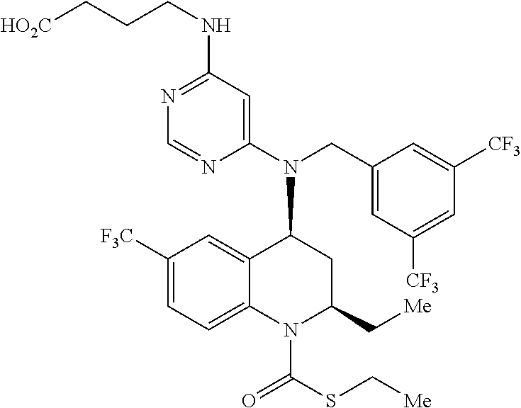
N1=C(NCCC[HO2C])C=C(N(CC2=CC([CF3])=CC([CF3])=C2)C2C3=CC([F3C])=CC=C3N(C(SC[Me])=O)C(C[Me])C2)N=C1
